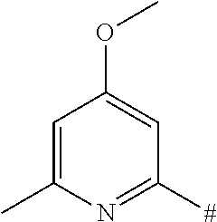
C1=C(C)N=C([#])C=C1OC
